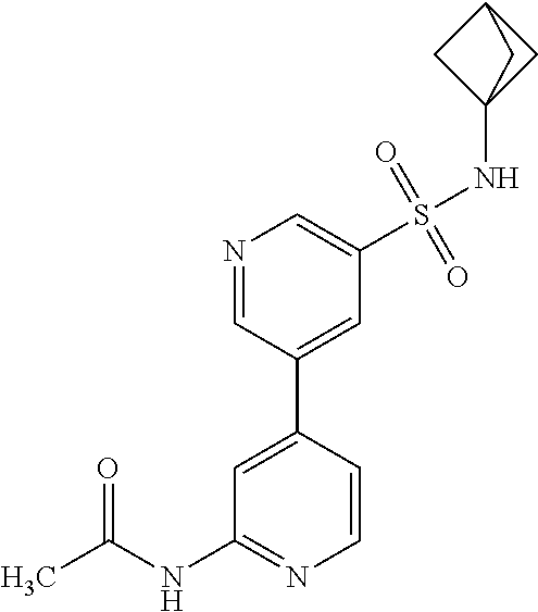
C1=C(C2=CC(S(NC34CC(C3)C4)(=O)=O)=CN=C2)C=CN=C1NC(C)=O
